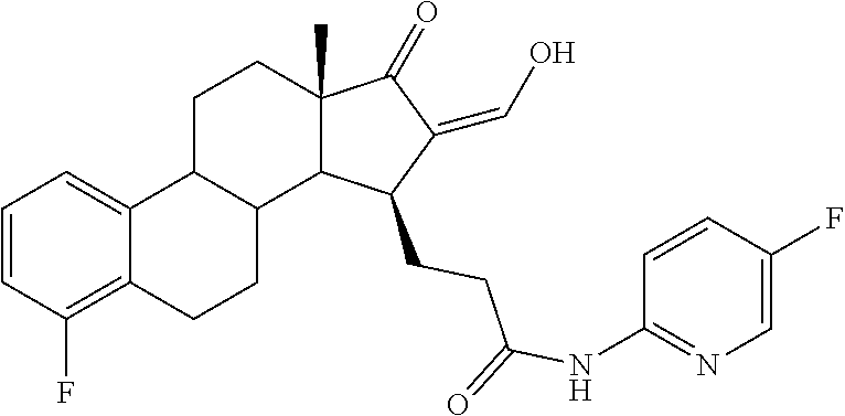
C1=CC(F)=C2C(=C1)C1C(CC2)C2C(C)(CC1)C(=O)C(=CO)C2CCC(NC1=NC=C(F)C=C1)=O
